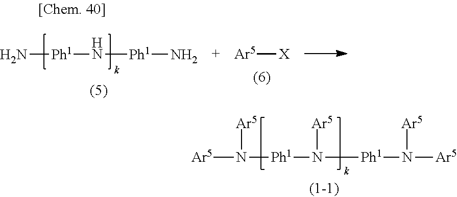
[Ar5]N([Ph1]N([Ph1]N([Ar5])[Ar5])[Ar5])[Ar5].[Ar5][X].N[Ph1]N[Ph1]N
